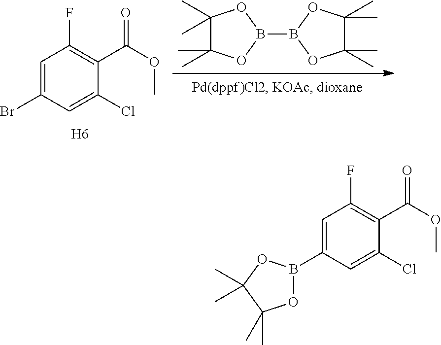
C1(C)(C)C(C)(C)OB(B2OC(C)(C)C(C)(C)O2)O1.C1=C(Br)C=C(Cl)C(C(OC)=O)=C1F.[H6].C1=C(B2OC(C)(C)C(C)(C)O2)C=C(Cl)C(C(OC)=O)=C1F
